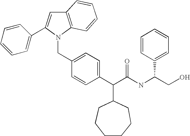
C(C1=CC=C(C(C(NC(C2=CC=CC=C2)CO)=O)C2CCCCCC2)C=C1)N1C2=C(C=C1C1=CC=CC=C1)C=CC=C2
